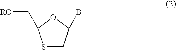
S1CC(B)OC1C[RO]
